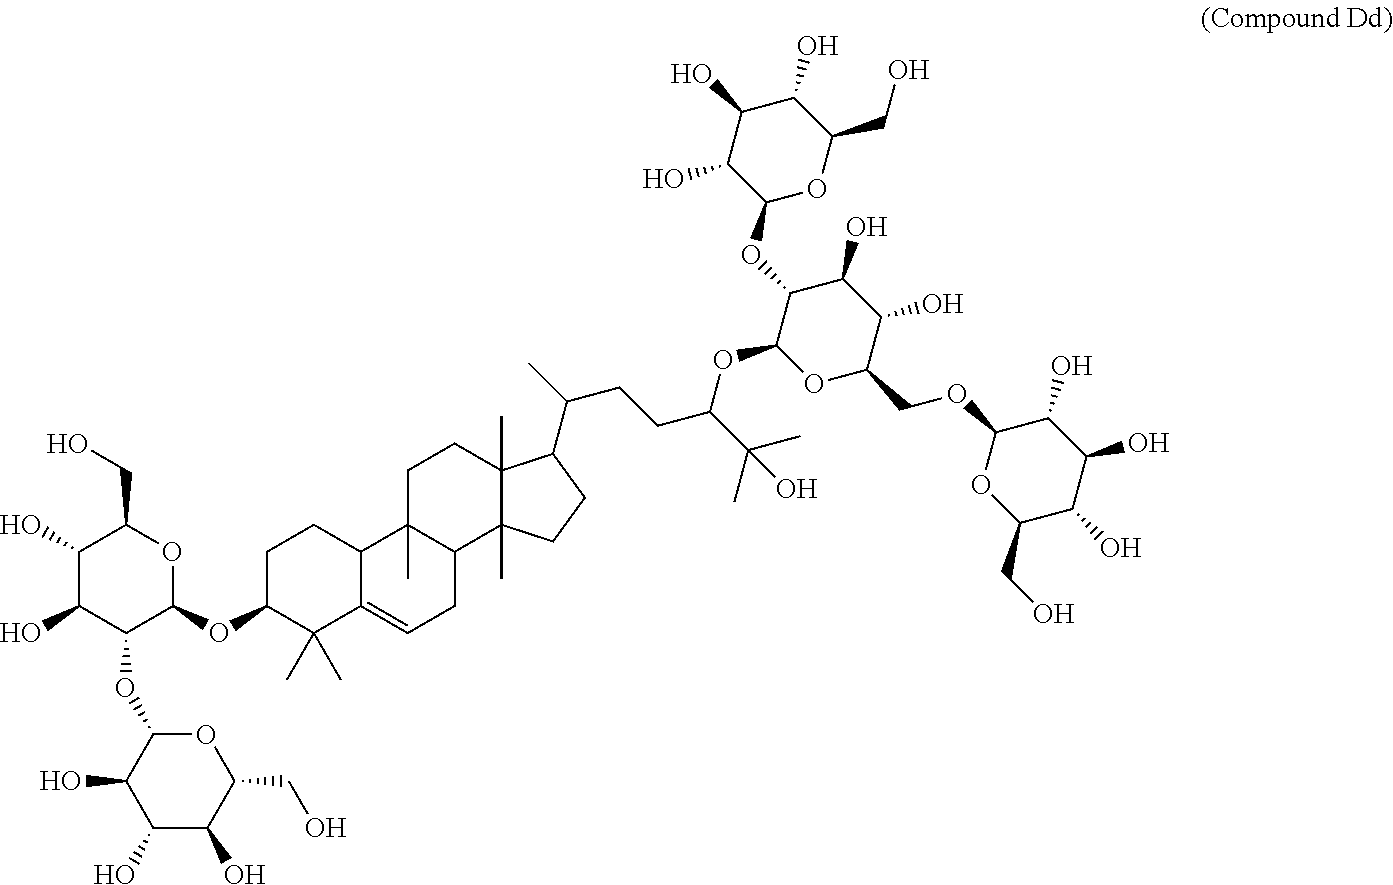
C(O)(C)(C)C(OC1OC(COC2OC(CO)C(O)C(O)C2O)C(O)C(O)C1OC1OC(CO)C(O)C(O)C1O)CCC(C1C2(C)C(C)(CC1)C1C(C)(CC2)C2C(=CC1)C(C)(C)C(OC1OC(CO)C(O)C(O)C1OC1C(O)C(O)C(O)C(CO)O1)CC2)C
